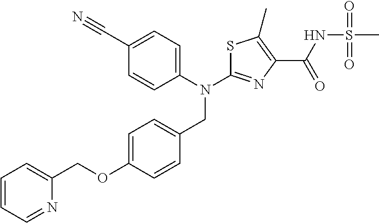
N(C1=NC(C(NS(C)(=O)=O)=O)=C(C)S1)(CC1=CC=C(OCC2=CC=CC=N2)C=C1)C1=CC=C(C#N)C=C1
